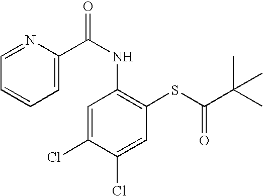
C1(C(NC2=C(SC(C(C)(C)C)=O)C=C(Cl)C(Cl)=C2)=O)=CC=CC=N1
